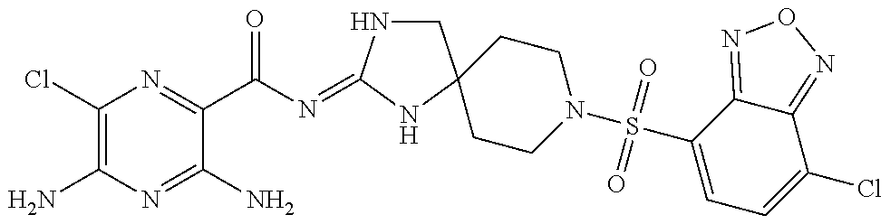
C1(Cl)=C(N)N=C(N)C(C(N=C2NCC3(N2)CCN(S(=O)(=O)C2=CC=C(Cl)C4=NON=C24)CC3)=O)=N1
